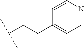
C1=CC(CCC(C)C)=CC=N1
